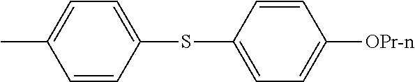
CC1=CC=C(SC2=CC=C([OPr-n])C=C2)C=C1
